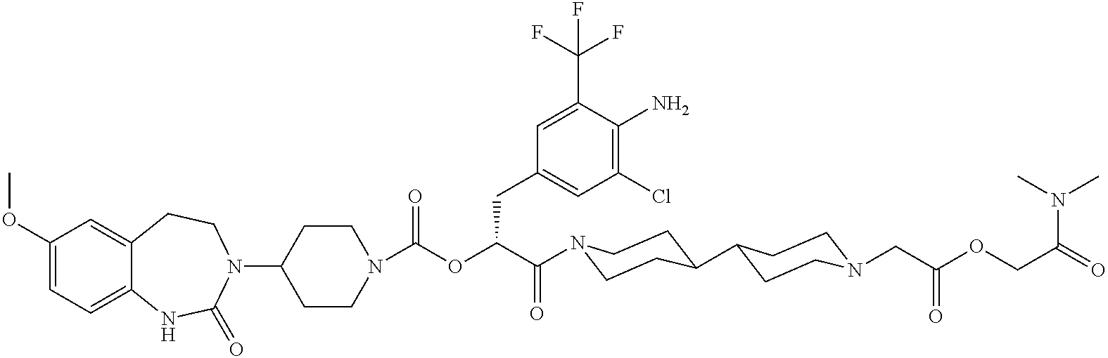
C1(OC)=CC=C2C(=C1)CCN(C1CCN(C(OC(C(=O)N3CCC(C4CCN(CC(OCC(=O)N(C)C)=O)CC4)CC3)CC3=CC(Cl)=C(N)C(C(F)(F)F)=C3)=O)CC1)C(=O)N2
